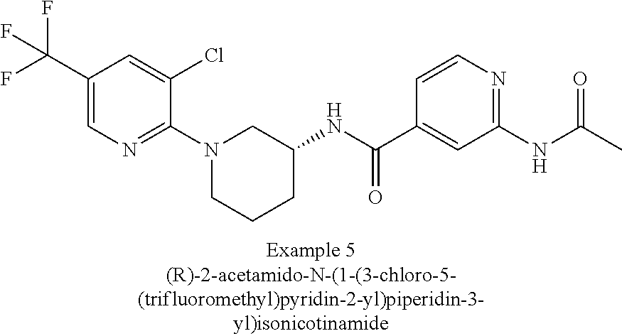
C1(C(F)(F)F)=CN=C(N2CCCC(NC(C3=CC(NC(C)=O)=NC=C3)=O)C2)C(Cl)=C1
